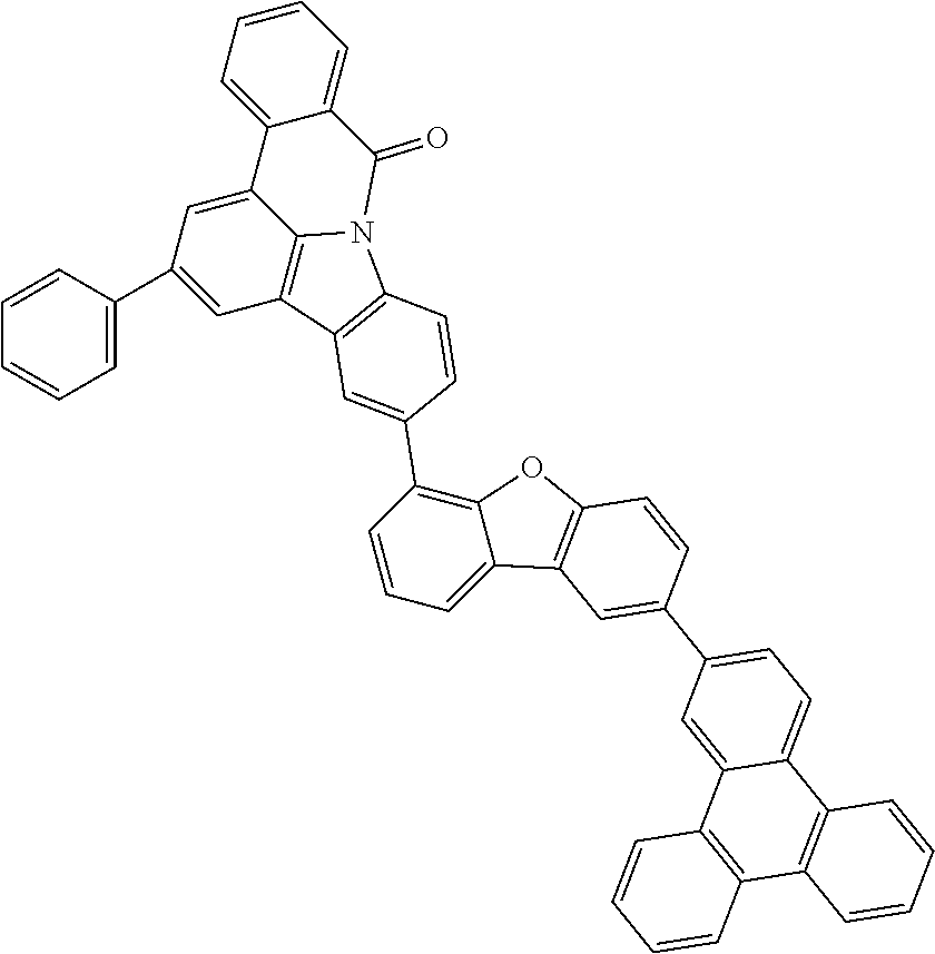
C1=CC=CC=C1C1=CC2=C3C(=C1)C1=CC=CC=C1C(=O)N3C1=C2C=C(C2=C3C(=CC=C2)C2=C(O3)C=CC(C3=CC=C4C(=C3)C3=C(C5=C4C=CC=C5)C=CC=C3)=C2)C=C1
